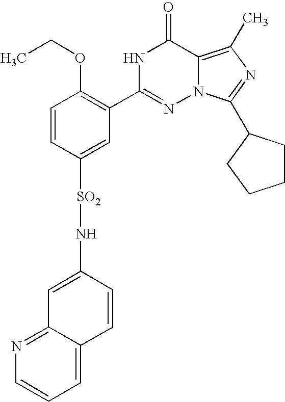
C1=CC([SO2]NC2=CC3=NC=CC=C3C=C2)=CC(C2=NN3C(=C(C)N=C3C3CCCC3)C(=O)N2)=C1OCC
